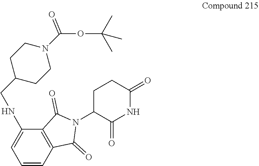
C1=CC2=C(C(NCC3CCN(C(OC(C)(C)C)=O)CC3)=C1)C(=O)N(C1C(=O)NC(=O)CC1)C2=O
